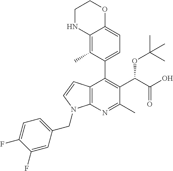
C12=C(C)C(C3=C(C(C(O)=O)OC(C)(C)C)C(C)=NC4=C3C=CN4CC3=CC=C(F)C(F)=C3)=CC=C1OCCN2
